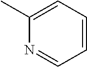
N1=CC=CC=C1C
